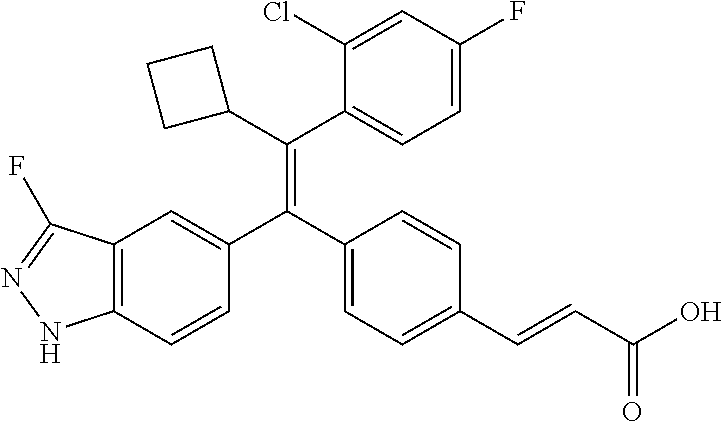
C12=C(C=CC(C(C3=CC=C(C=CC(O)=O)C=C3)=C(C3CCC3)C3=CC=C(F)C=C3Cl)=C1)NN=C2F
